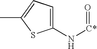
C1=C(N[C*]=O)SC(C)=C1
